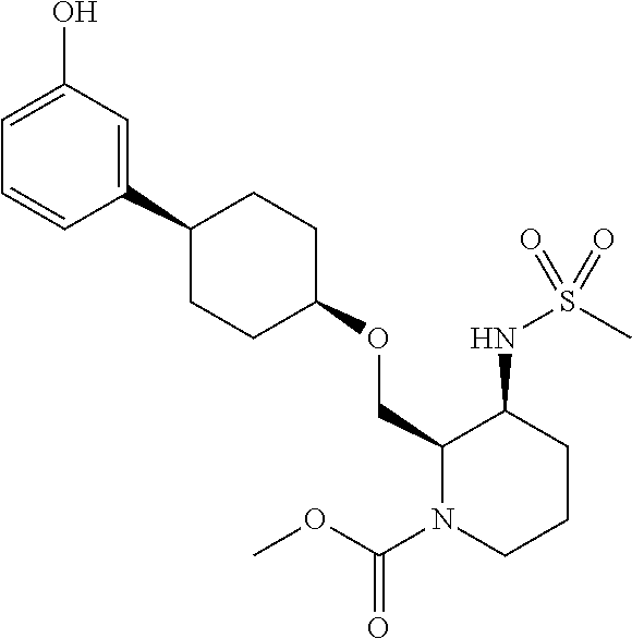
C1(C2CCC(OCC3N(C(OC)=O)CCCC3NS(C)(=O)=O)CC2)=CC(O)=CC=C1
